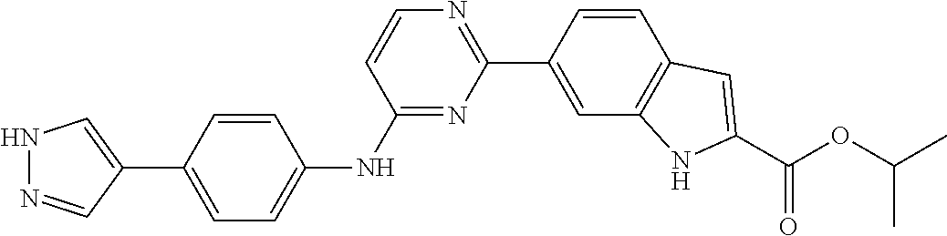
C1=CC(C2=NC=CC(NC3=CC=C(C4=CNN=C4)C=C3)=N2)=CC2=C1C=C(C(OC(C)C)=O)N2
